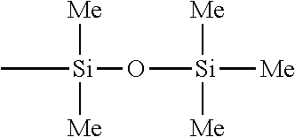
C[Si](O[Si]([Me])([Me])[Me])([Me])[Me]
